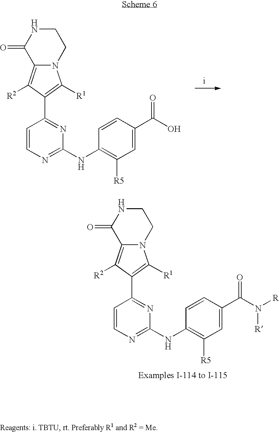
N12C(=C([R2])C(C3=NC(NC4=C([R5])C=C(C(O)=O)C=C4)=NC=C3)=C1[R1])C(=O)NCC2.N12C(=C([R2])C(C3=NC(NC4=C([R5])C=C(C(N([R])[R])=O)C=C4)=NC=C3)=C1[R1])C(=O)NCC2
